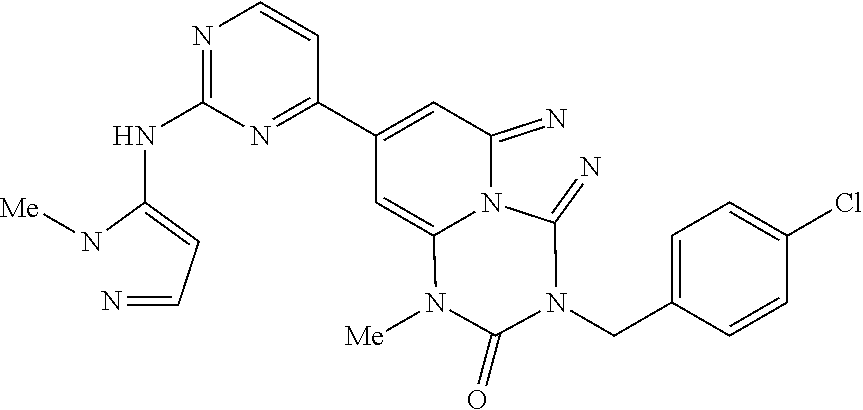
N=CC=C(N[Me])NC1=NC=CC(C2=CC(=N)N3C(=C2)N([Me])C(=O)N(CC2=CC=C(Cl)C=C2)C3=N)=N1
